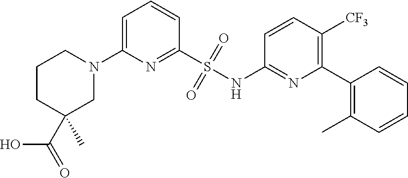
C1CC(C(=O)O)(C)CN(C2=CC=CC(S(NC3=NC(C4=C(C)C=CC=C4)=C([CF3])C=C3)(=O)=O)=N2)C1
